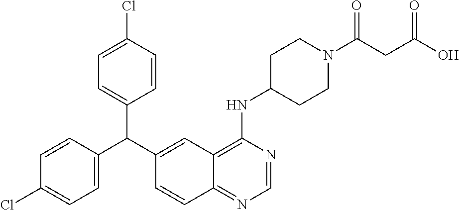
C1=CC(C(C2=CC3=C(NC4CCN(C(CC(O)=O)=O)CC4)N=CN=C3C=C2)C2=CC=C(Cl)C=C2)=CC=C1Cl
